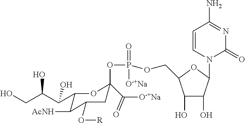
C1(C(C(CO)O)O)C([AcNH])C(O[R])CC(C([O-+Na])=O)(OP(OCC2C(O)C(O)C(N3C(=O)N=C(N)C=C3)O2)(=O)[O-+Na])O1
